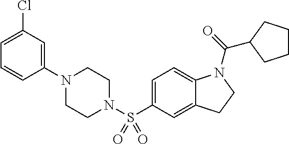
C1(N2CCN(S(C3=CC=C4C(=C3)CCN4C(=O)C3CCCC3)(=O)=O)CC2)=CC(Cl)=CC=C1
